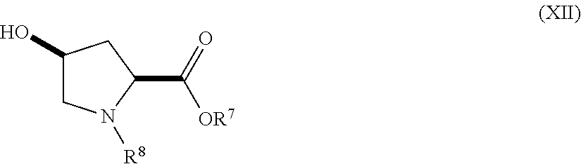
OC1CN([R8])C(C(=O)[OR7])C1
